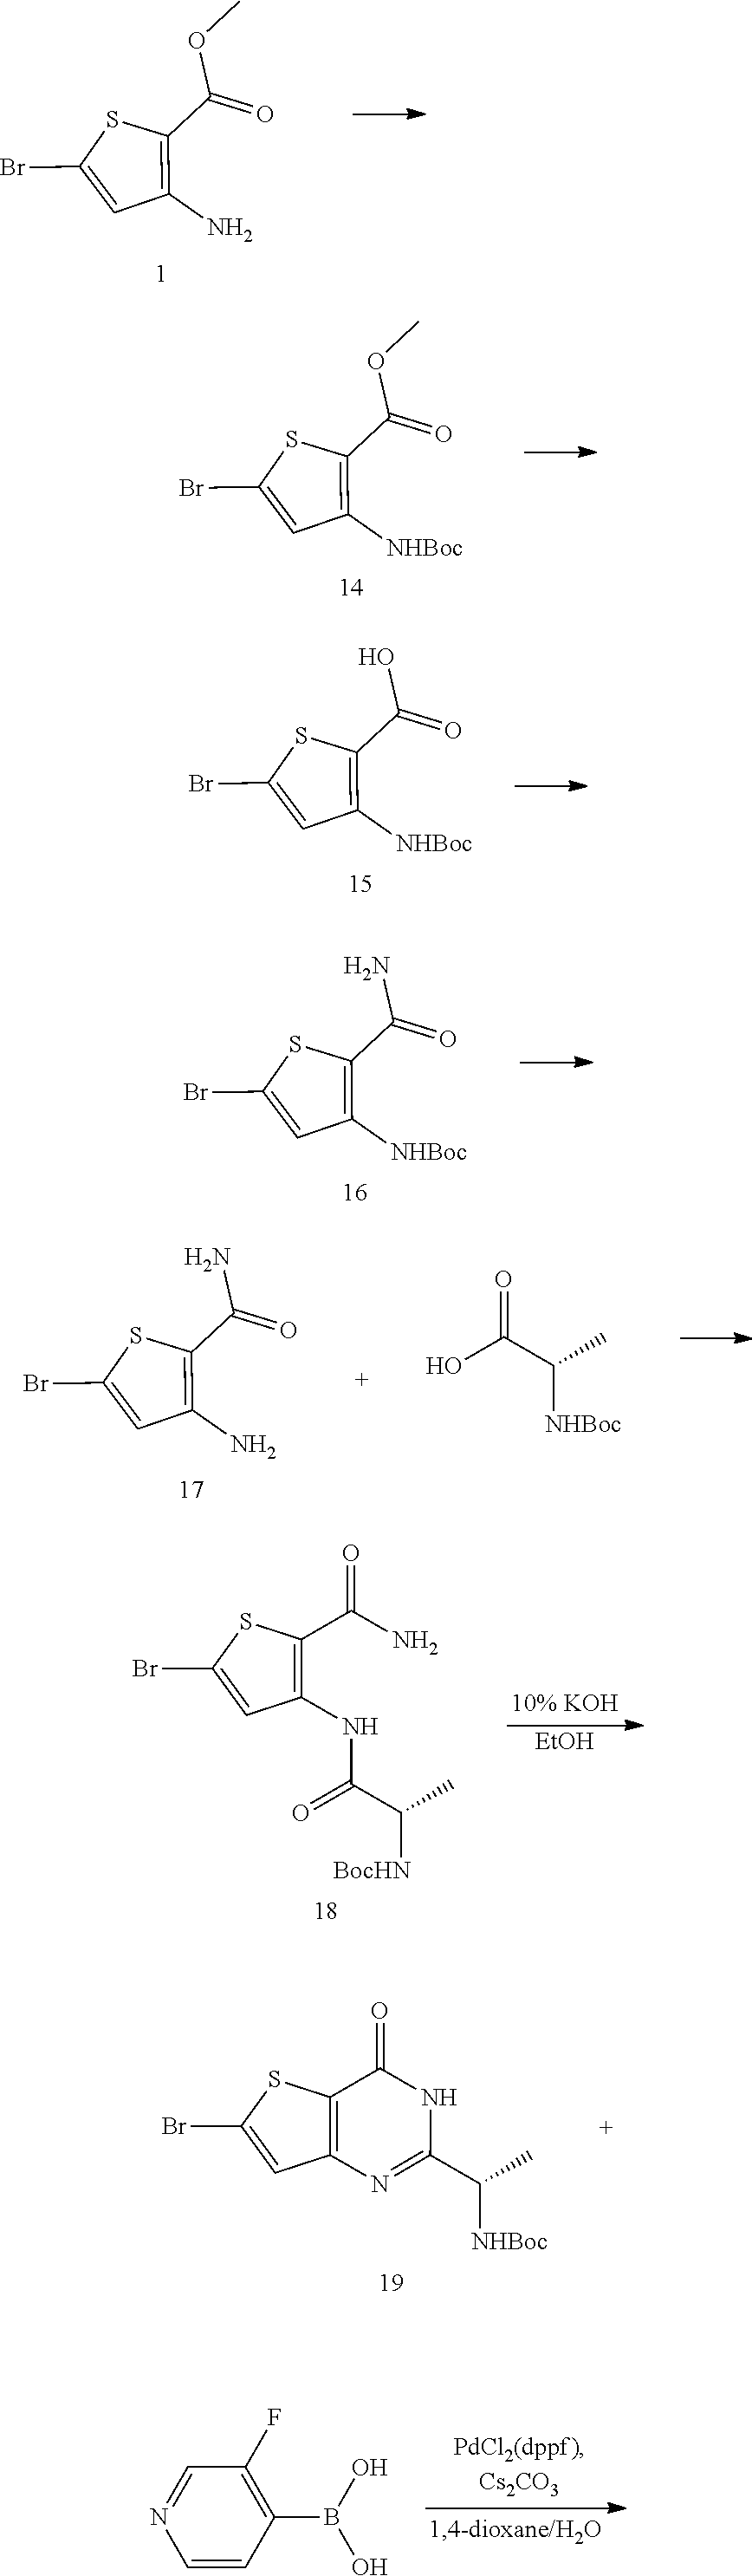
S1C(C(=O)OC)=C(N)C=C1Br.[EtOH].C1(NC(=O)C(C)[BocHN])=C(C(N)=O)SC(Br)=C1.C12=C(SC(Br)=C1)C(=O)NC(C(C)[NHBoc])=N2.C1=CC(B(O)O)=C(F)C=N1.S1C(C(=O)OC)=C([NHBoc])C=C1Br.S1C(C(=O)O)=C([NHBoc])C=C1Br.S1C(C(=O)N)=C([NHBoc])C=C1Br.S1C(C(=O)N)=C(N)C=C1Br.O=C(C(C)[NHBoc])O
